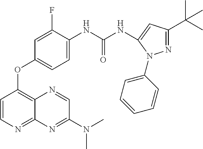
C1=CN=C2C(=C1OC1=CC=C(NC(NC3=CC(C(C)(C)C)=NN3C3=CC=CC=C3)=O)C(F)=C1)N=CC(N(C)C)=N2
